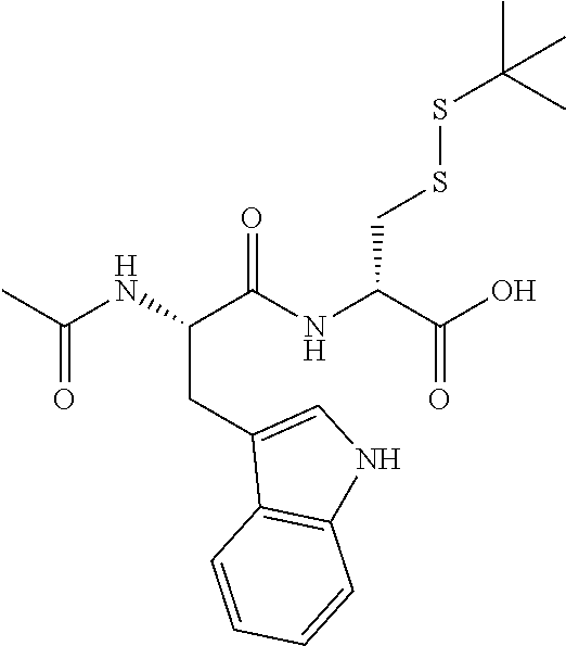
N(C(C(NC(C(O)=O)CSSC(C)(C)C)=O)CC1=CNC2=C1C=CC=C2)C(C)=O
